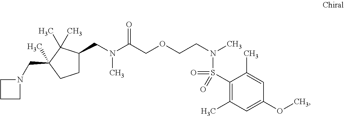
C1C(CN(C(COCCN(C)S(C2=C(C)C=C(OC)C=C2C)(=O)=O)=O)C)C(C)(C)C(CN2CCC2)(C)C1
